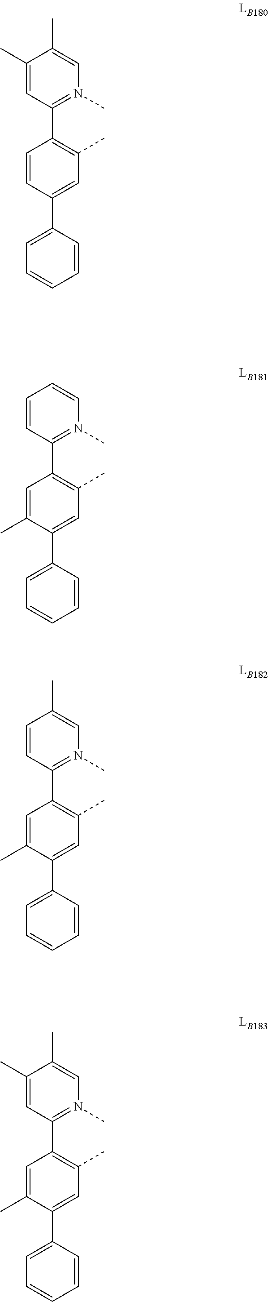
C1(C)=CN(C)=C(C2=C(C)C=C(C3=CC=CC=C3)C=C2)C=C1C.C1=CN(C)=C(C2=C(C)C=C(C3=CC=CC=C3)C(C)=C2)C=C1.C1(C)=CN(C)=C(C2=C(C)C=C(C3=CC=CC=C3)C(C)=C2)C=C1.C1(C)=CN(C)=C(C2=C(C)C=C(C3=CC=CC=C3)C(C)=C2)C=C1C
